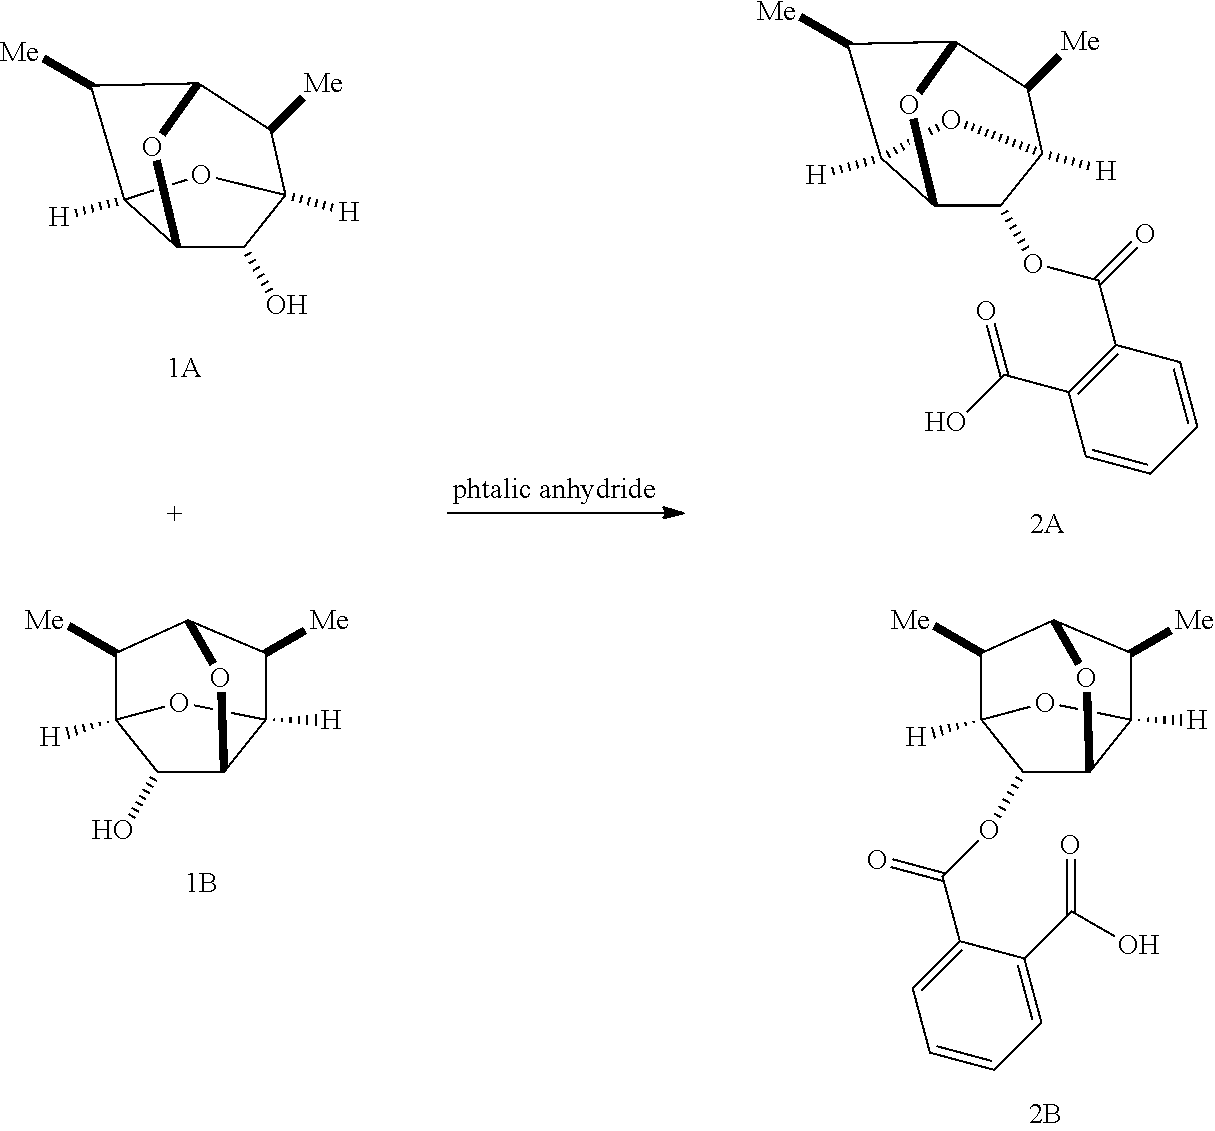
C1(O)C2C3([H])C([Me])C(C([Me])C1([H])O3)O2.C12C(O)C3([H])C([Me])C(C([Me])C1([H])O3)O2.C12C(OC(C3=C(C(O)=O)C=CC=C3)=O)C3([H])C([Me])C(C([Me])C1([H])O3)O2.C1(OC(C2=CC=CC=C2C(=O)O)=O)C2C3([H])C([Me])C(C([Me])C1([H])O3)O2
